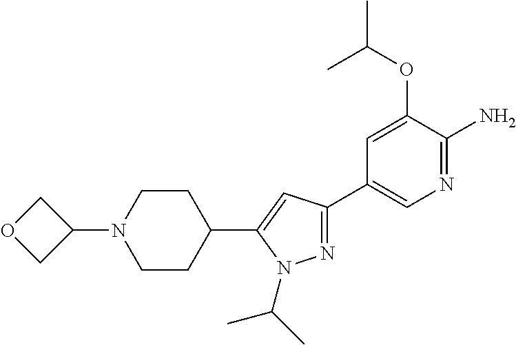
N1=C(C2=CN=C(N)C(OC(C)C)=C2)C=C(C2CCN(C3COC3)CC2)N1C(C)C
